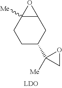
C12C([Me])(CCC(C3([Me])CO3)C1)O2
